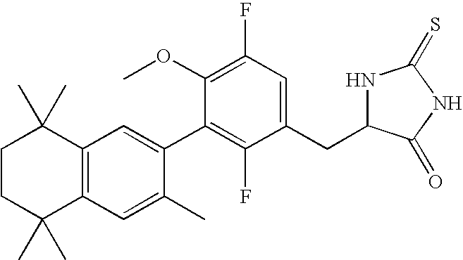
C1CC(C)(C)C2=C(C1(C)C)C=C(C1=C(F)C(CC3NC(=S)NC3=O)=CC(F)=C1OC)C(C)=C2
